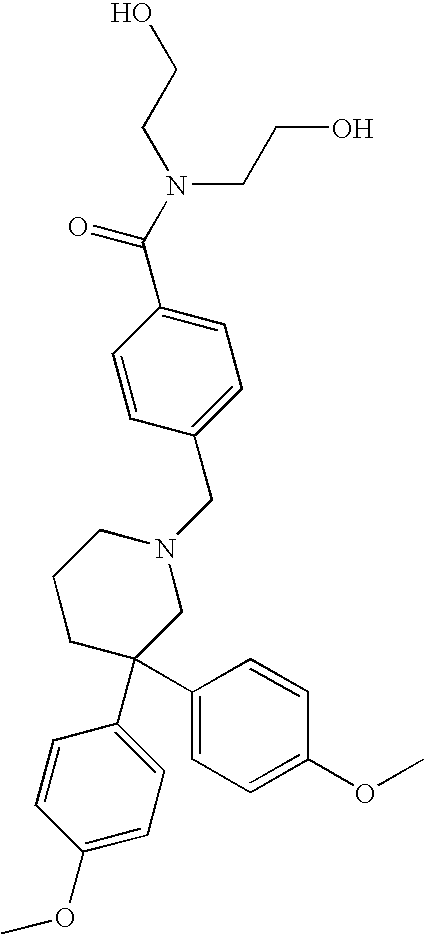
C1=C(C(N(CCO)CCO)=O)C=CC(CN2CCCC(C3=CC=C(OC)C=C3)(C3=CC=C(OC)C=C3)C2)=C1
